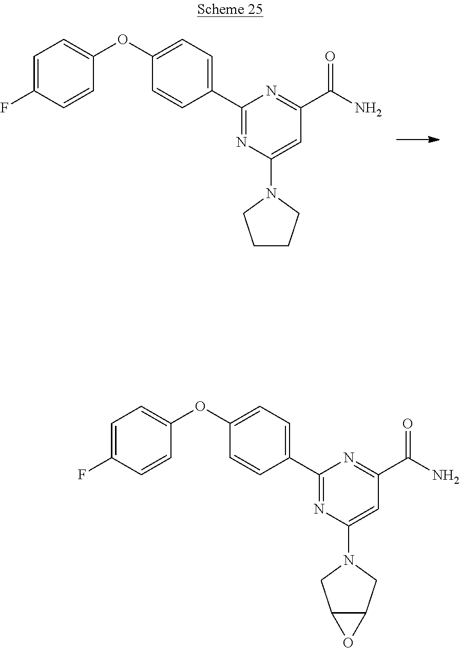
C1(OC2=CC=C(C3=NC(N4CCCC4)=CC(C(N)=O)=N3)C=C2)=CC=C(F)C=C1.C1(OC2=CC=C(C3=NC(N4CC5C(C4)O5)=CC(C(N)=O)=N3)C=C2)=CC=C(F)C=C1
